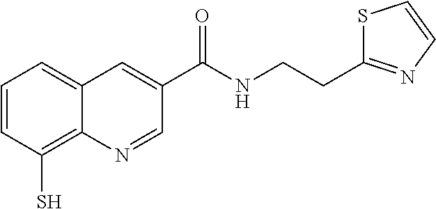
C1=CC(S)=C2C(=C1)C=C(C(NCCC1=NC=CS1)=O)C=N2
